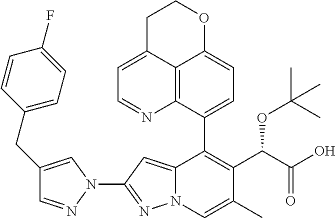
N1(C2=NN3C(=C2)C(C2=CC=C4C5=C2N=CC=C5CCO4)=C(C(C(=O)O)OC(C)(C)C)C(C)=C3)C=C(CC2=CC=C(F)C=C2)C=N1
